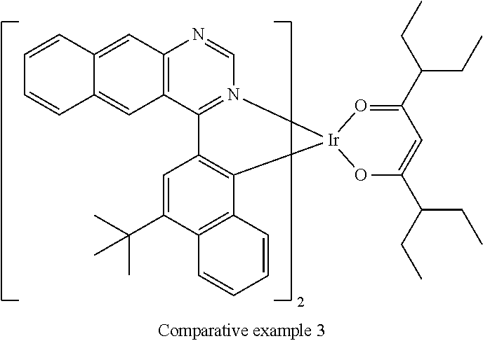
C12=CC3=C(C=C1C=CC=C2)C1=N(C=N3)[Ir]2(O=C(C(CC)CC)C=C(C(CC)CC)O2)C2=C1C=C(C(C)(C)C)C1=C2C=CC=C1
